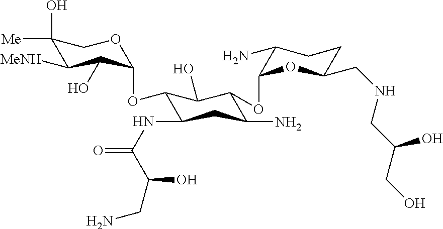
C1(O)([Me])C([MeNH])C(O)C(OC2C(NC(C(O)CN)=O)CC(N)C(OC3C(N)CCC(CNCC(CO)O)O3)C2O)OC1
